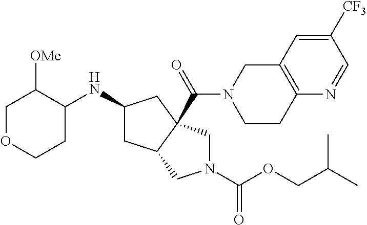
C1OCCC(NC2CC3C(C(N4CCC5=C(C4)C=C([CF3])C=N5)=O)(C2)CN(C(OCC(C)C)=O)C3)C1[OMe]
